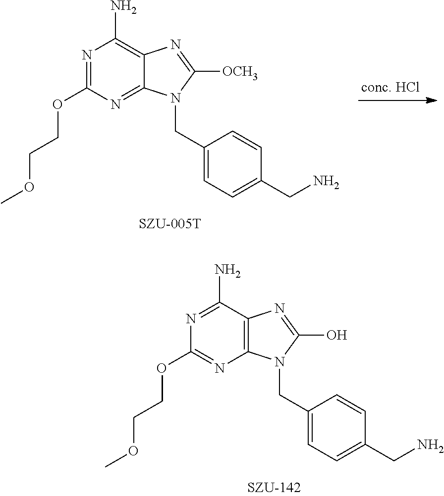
C(N1C([OCH3])=NC2=C(N)N=C(OCCOC)N=C12)C1=CC=C(CN)C=C1.C(N1C(O)=NC2=C1N=C(OCCOC)N=C2N)C1=CC=C(CN)C=C1
